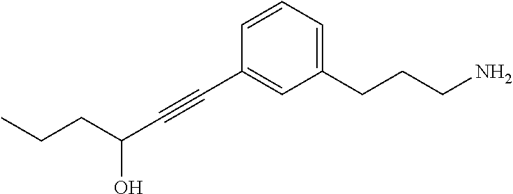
C1=CC(C#CC(O)CCC)=CC(CCCN)=C1
